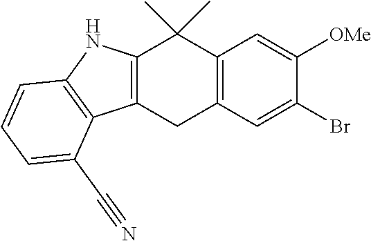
C12=C(C=C(Br)C([OMe])=C1)CC1=C(C2(C)C)NC2=C1C(C#N)=CC=C2
